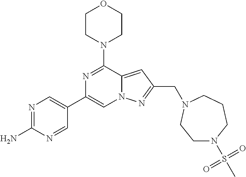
N1=C(N)N=CC(C2=CN3C(=CC(CN4CCCN(S(=O)(=O)C)CC4)=N3)C(N3CCOCC3)=N2)=C1
